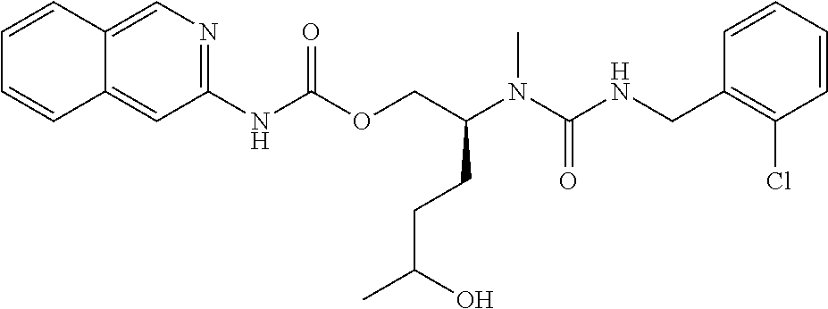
C1=CC(CNC(N(C(COC(NC2=NC=C3C(=C2)C=CC=C3)=O)CCC(C)O)C)=O)=C(Cl)C=C1
